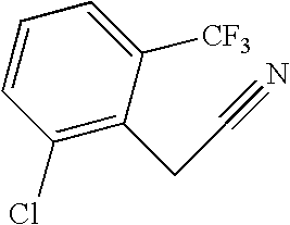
C1(Cl)=C(CC#N)C([CF3])=CC=C1
